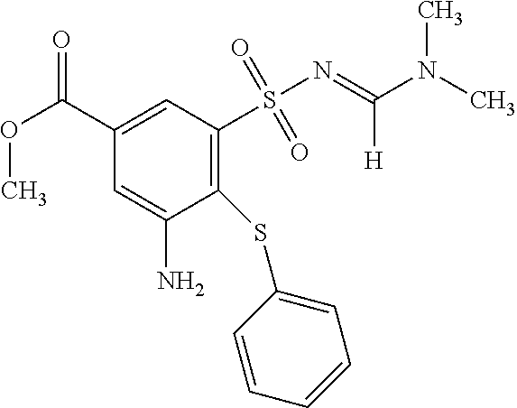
C1(SC2=CC=CC=C2)=C(S(N=C(N(C)C)[H])(=O)=O)C=C(C(OC)=O)C=C1N
